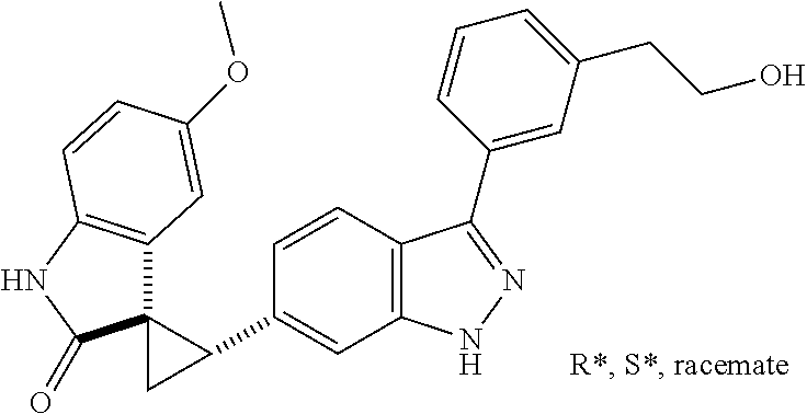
C1=CC2=C(C=C1C1C3(C4=C(NC3=O)C=CC(OC)=C4)C1)NN=C2C1=CC(CCO)=CC=C1
